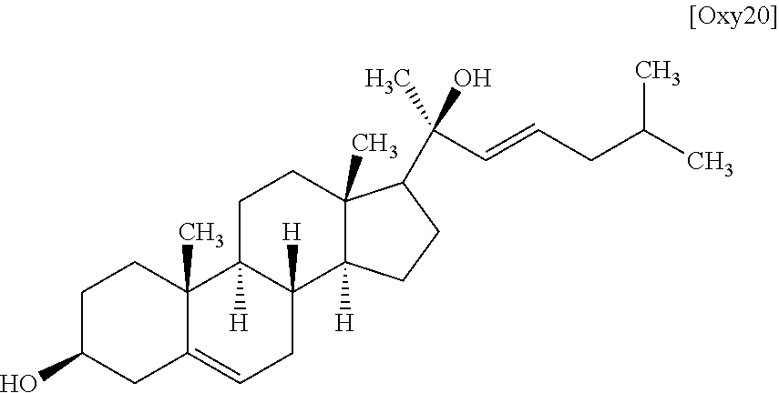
C1C(O)CC2=CCC3([H])C([H])(C2(C)C1)CCC1(C)C3([H])CCC1C(C)(C=CCC(C)C)O
